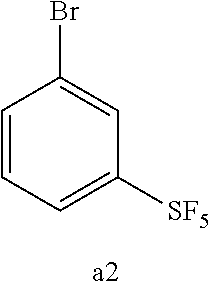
C1=CC=C([SF5])C=C1Br
